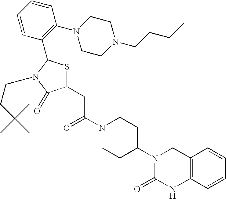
C(C(N1CCC(N2C(=O)NC3=C(C2)C=CC=C3)CC1)=O)C1SC(C2=C(N3CCN(CCCC)CC3)C=CC=C2)N(CCC(C)(C)C)C1=O
